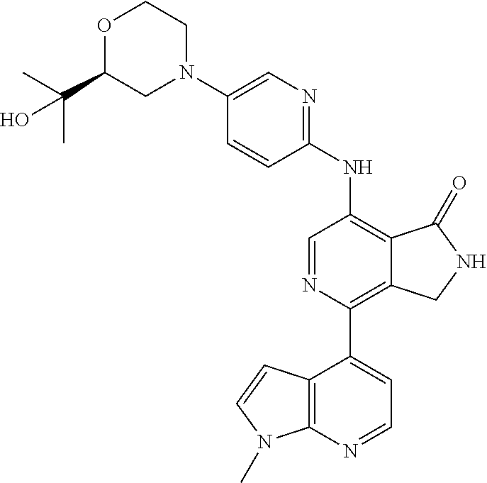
C1(N2CCOC(C(C)(C)O)C2)=CN=C(NC2=C3C(=C(C4=CC=NC5=C4C=CN5C)N=C2)CNC3=O)C=C1
